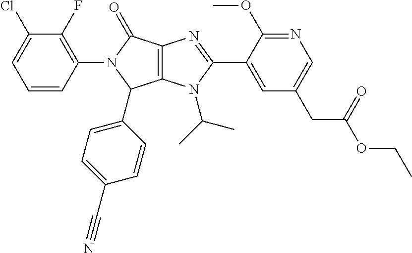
C12=C(N(C(C)C)C(C3=CC(CC(OCC)=O)=CN=C3OC)=N1)C(C1=CC=C(C#N)C=C1)N(C1=C(F)C(Cl)=CC=C1)C2=O
